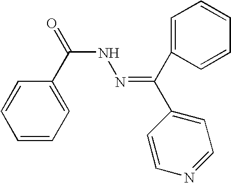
C1=CC=C(C(NN=C(C2=CC=NC=C2)C2=CC=CC=C2)=O)C=C1
